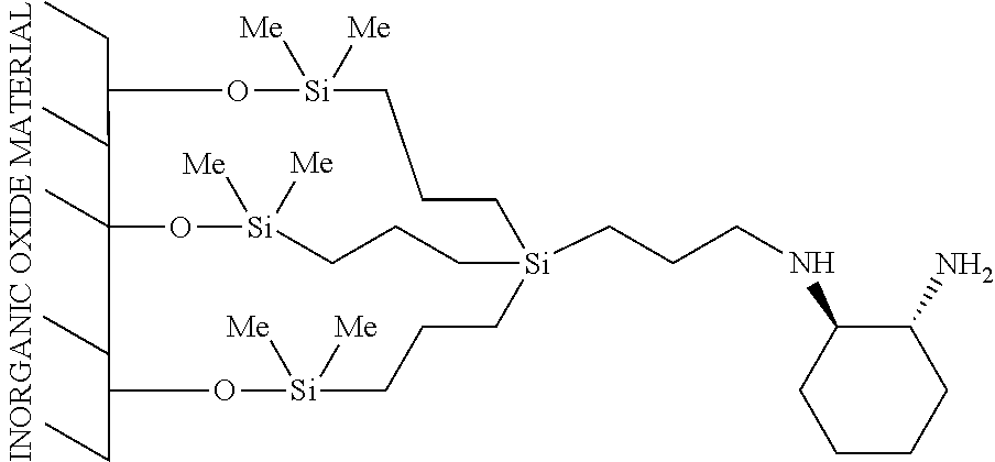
C(CCNC1CCCCC1N)[Si]12CCC[Si]([Me])([Me])OC(CC)C(C)(O[Si]([Me])([Me])CCC1)C(CC)O[Si]([Me])([Me])CCC2
